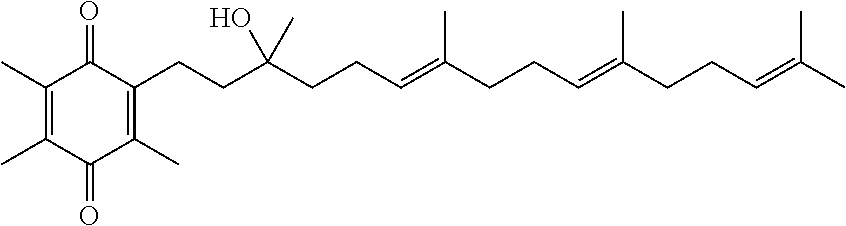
C1(C)=C(C)C(=O)C(C)=C(CCC(CCC=C(CCC=C(CCC=C(C)C)C)C)(C)O)C1=O
